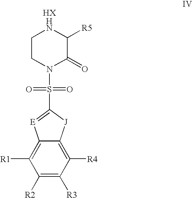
N1CCN(S(C2=[E]C3=C([R1])C([R2])=C([R3])C([R4])=C3[J]2)(=O)=O)C(=O)C1[R5]
